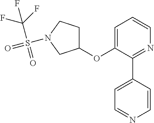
C1(OC2=CC=CN=C2C2=CC=NC=C2)CCN(S(C(F)(F)F)(=O)=O)C1
